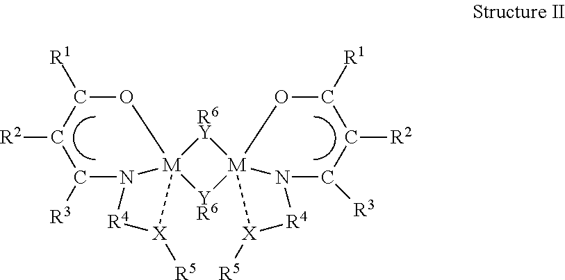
C1([R1])O[M]23(N(C([R3])C1[R2])[R4][X]2[R5])[R6Y][M]12([YR6]3)OC([R1])C([R2])C([R3])N1[R4][X]2[R5]
